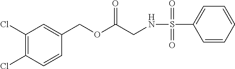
N(S(C1=CC=CC=C1)(=O)=O)CC(OCC1=CC(Cl)=C(Cl)C=C1)=O
